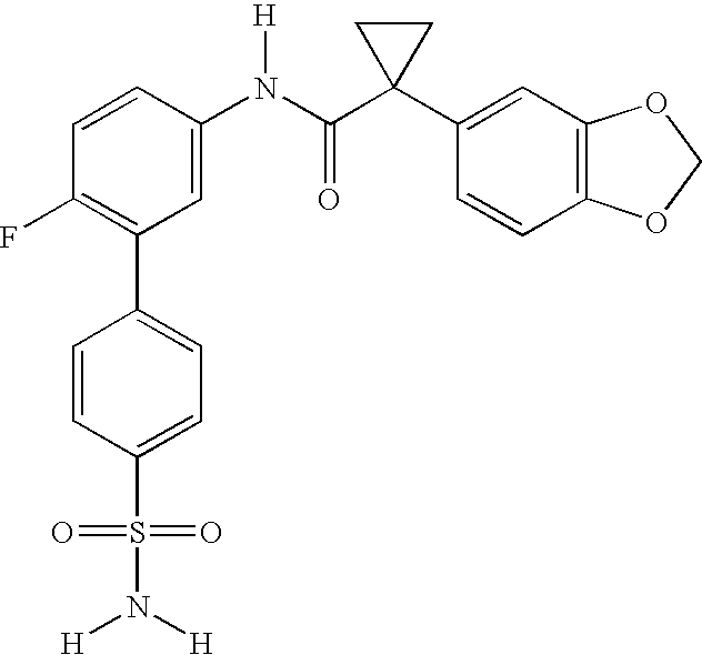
C1(N(C(C2(C3=CC4=C(C=C3)OCO4)CC2)=O)[H])=CC(C2=CC=C(S(=O)(=O)N([H])[H])C=C2)=C(F)C=C1
